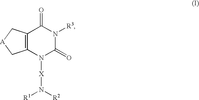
C12=C(N([X]N([R2])[R1])C(=O)N([R3])C1=O)C[A]C2
